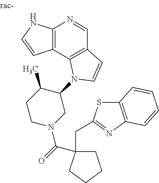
C12=C(C3=C(C=N1)C=CN3C1C(C)CCN(C(=O)C3(CC4=NC5=C(S4)C=CC=C5)CCCC3)C1)C=CN2
